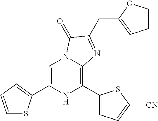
C1=C(C2=CC=CS2)NC(C2=CC=C([CN])S2)=C2N1C(=O)C(CC1=CC=CO1)=N2
